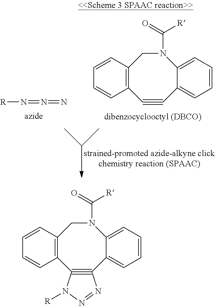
[R]N=N=N.C12=C(C#CC3=CC=CC=C3N(C(=O)[R])C1)C=CC=C2.C12=C(C3#C(C4=CC=CC=C4N(C(=O)[R])C1)N=NN3[R])C=CC=C2
